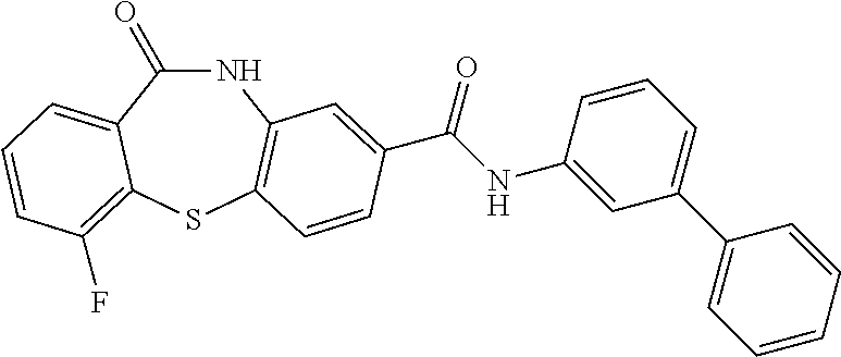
C1(=O)NC2=C(SC3=C(F)C=CC=C13)C=CC(C(NC1=CC(C3=CC=CC=C3)=CC=C1)=O)=C2
